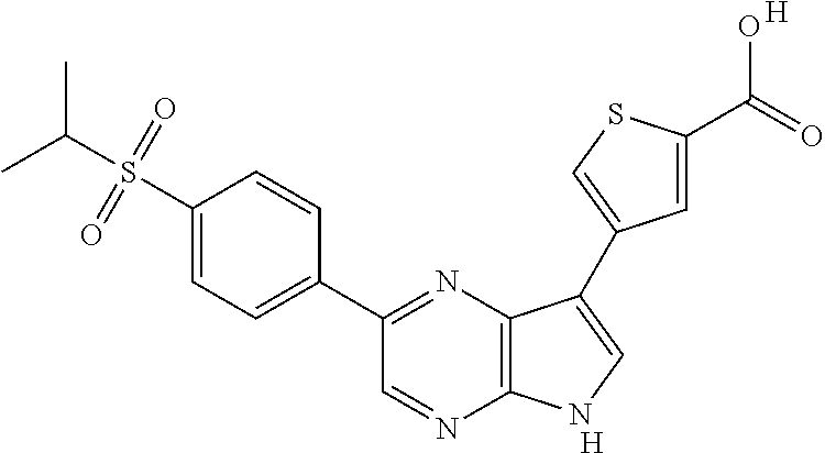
[H].C1(C2=NC3=C(N=C2)NC=C3C2=CSC(C(=O)O)=C2)=CC=C(S(C(C)C)(=O)=O)C=C1.[H]
